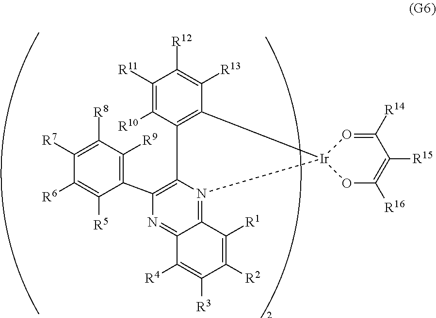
N1=C2C(=N3C(=C1C1=C([R9])C([R8])=C([R7])C([R6])=C1[R5])C1=C(C([R13])=C([R12])C([R11])=C1[R10])[Ir]31O=C([R14])C([R15])=C([R16])O1)C([R1])=C([R2])C([R3])=C2[R4]
